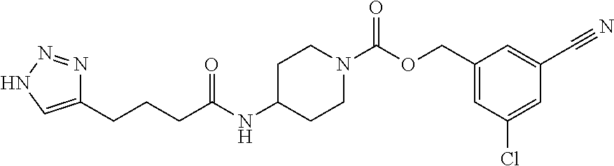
N1=NNC=C1CCCC(NC1CCN(C(OCC2=CC(Cl)=CC(C#N)=C2)=O)CC1)=O
